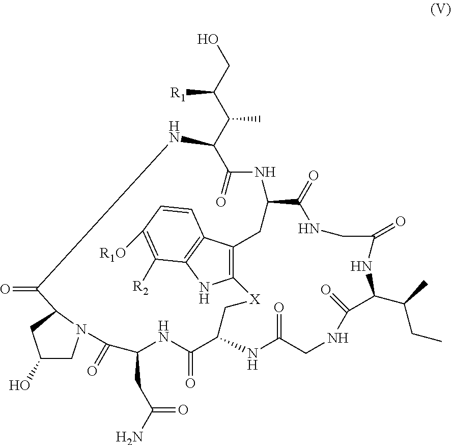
C12=C(C3=C(N1)C([R2])=C([R1O])C=C3)CC1NC(=O)C(C(C(CO)[R1])C)NC(=O)C3CC(O)CN3C(=O)C(CC(N)=O)NC(=O)C(NC(=O)CNC(=O)C(C(C)CC)NC(=O)CNC1=O)C[X]2
